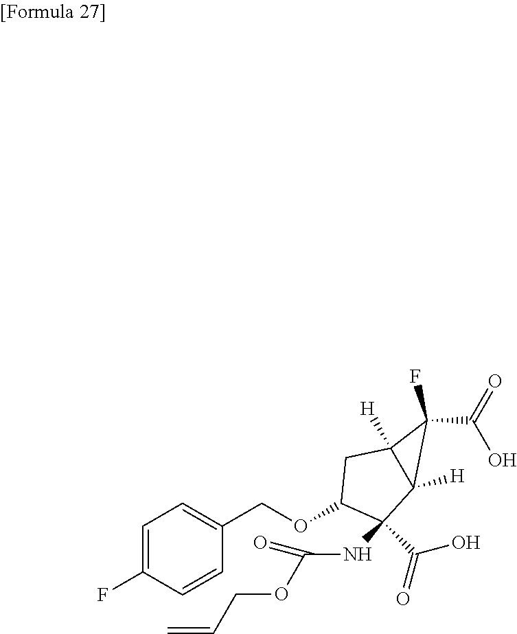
C1=C(F)C=CC(COC2C(NC(OCC=C)=O)(C(O)=O)C3([H])C([H])(C2)C3(F)C(=O)O)=C1
